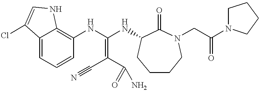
C12=CC=CC(NC(NC3C(=O)N(CC(N4CCCC4)=O)CCCC3)=C(C#N)C(=O)N)=C1NC=C2Cl
